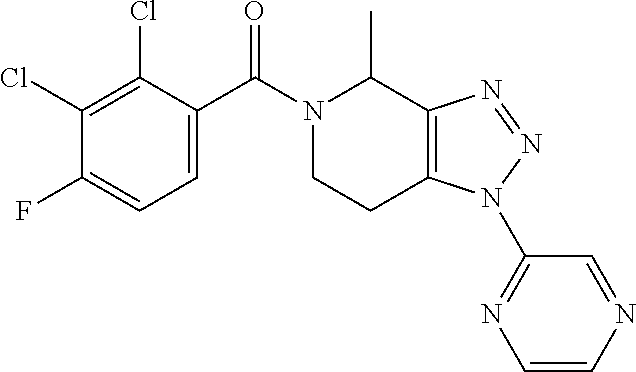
C1(Cl)=C(Cl)C(C(N2CCC3=C(C2C)N=NN3C2=NC=CN=C2)=O)=CC=C1F
